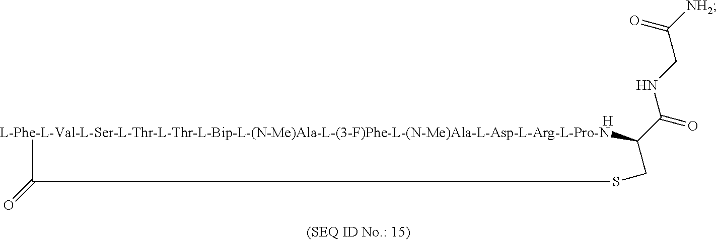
[L-Phe-L-Val-L-Ser-L-Thr-L-Thr-L-Bip-L-(N-Me)Ala-L-(3-F)Phe-L-(N-Me)Ala-L-Asp-L-Arg-L-Pro-N]1C(C(=O)NCC([NH2])=O)CSC1=O.[H]
